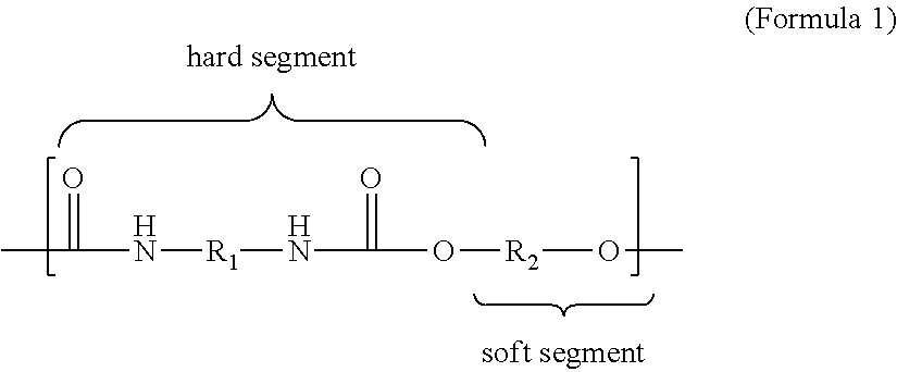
CC(N[R1]NC(=O)O[R2]OC)=O
